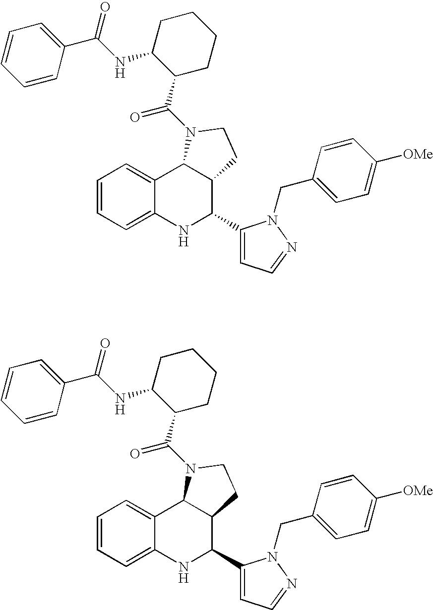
C1=CC=C2C(=C1)C1C(C(C3=CC=NN3CC3=CC=C([OMe])C=C3)N2)CCN1C(C1C(NC(C2=CC=CC=C2)=O)CCCC1)=O.C1=CC=C2C(=C1)C1C(C(C3=CC=NN3CC3=CC=C([OMe])C=C3)N2)CCN1C(C1C(NC(C2=CC=CC=C2)=O)CCCC1)=O
